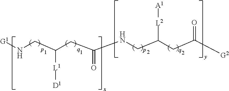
[G1]NCC(CC(NCC(CC([G2])=O)[L2][A1])=O)[L1][D1]
